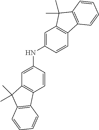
C1=C(NC2=CC3=C(C=C2)C2=C(C3(C)C)C=CC=C2)C=CC2=C1C(C)(C)C1=C2C=CC=C1
